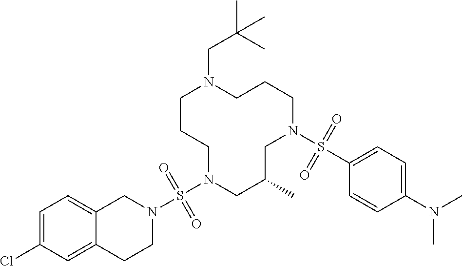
C1CCN(S(N2CC3=CC=C(Cl)C=C3CC2)(=O)=O)CC(C)CN(S(C2=CC=C(N(C)C)C=C2)(=O)=O)CCCN1CC(C)(C)C
